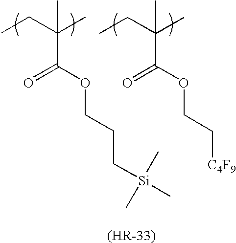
CCC(C)(C(OCCC[Si](C)(C)C)=O)C.CCC(C)(C)C(OCC[C4F9])=O
